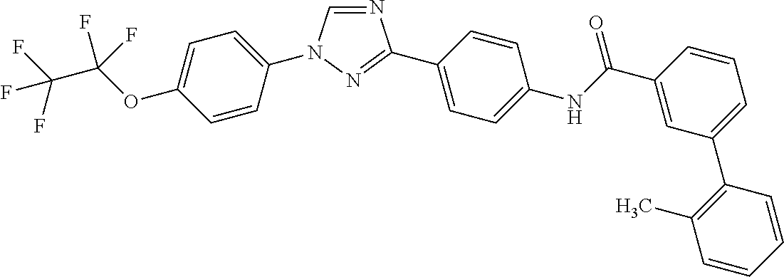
C1=CC(N2C=NC(C3=CC=C(NC(C4=CC(C5=C(C)C=CC=C5)=CC=C4)=O)C=C3)=N2)=CC=C1OC(C(F)(F)F)(F)F
